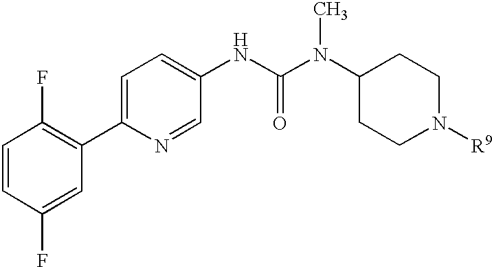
C1=CC(F)=CC(C2=CC=C(NC(N(C3CCN([R9])CC3)C)=O)C=N2)=C1F
